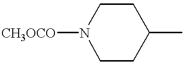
C1N([CH3OCO])CCC(C)C1
